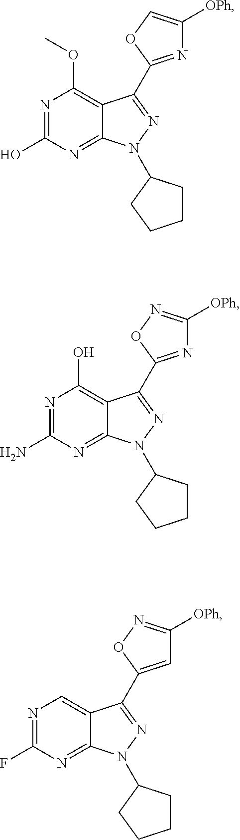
N1=C(O)N=C2C(=C1OC)C(C1=NC([OPh])=CO1)=NN2C1CCCC1.N1=C(N)N=C2C(=C1O)C(C1=NC([OPh])=NO1)=NN2C1CCCC1.N1=C(F)N=C2C(=C1)C(C1=CC([OPh])=NO1)=NN2C1CCCC1
